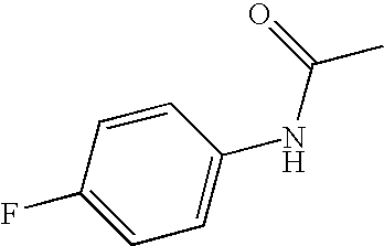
C1(F)=CC=C(NC(=O)C)C=C1
